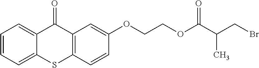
C1=CC=C2C(=C1)C(=O)C1=C(S2)C=CC(OCCOC(C(CBr)C)=O)=C1
